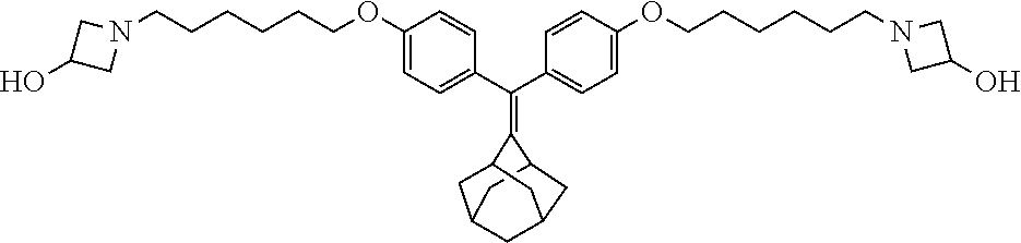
C(C1=CC=C(OCCCCCCN2CC(O)C2)C=C1)(C1=CC=C(OCCCCCCN2CC(O)C2)C=C1)=C1C2CC3CC(C2)CC1C3
